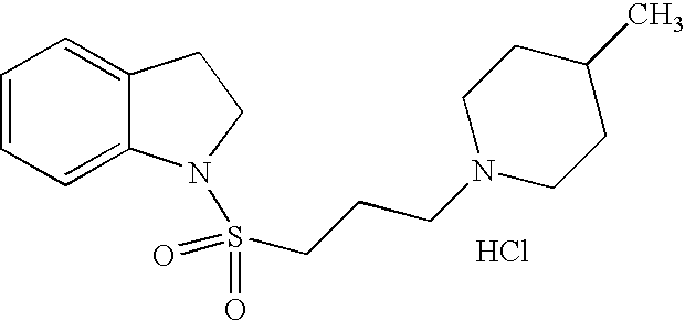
C12=CC=CC=C1N(S(CCCN1CCC(C)CC1)(=O)=O)CC2.Cl
